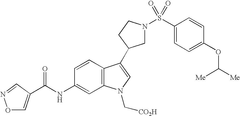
C1N(S(C2=CC=C(OC([Me])[Me])C=C2)(=O)=O)CCC1C1=CN(C[CO2H])C2=C1C=CC(NC(C1=CON=C1)=O)=C2
